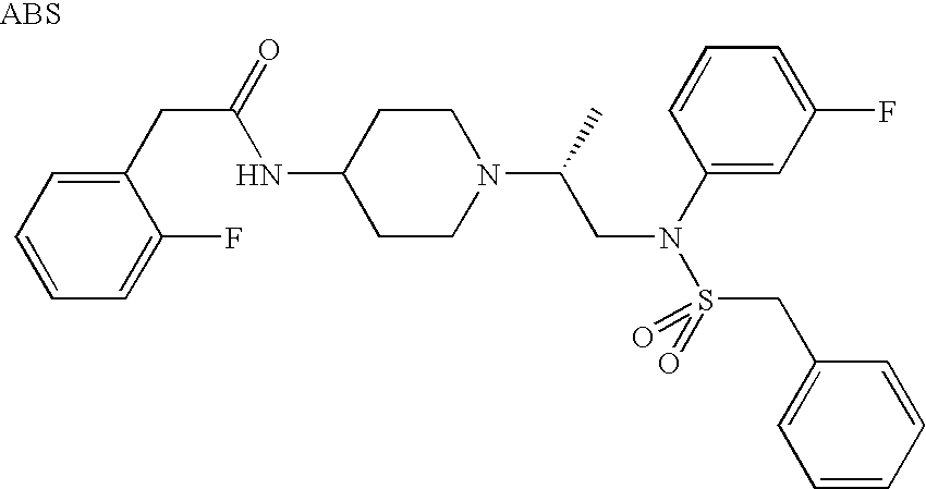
N(C1CCN(C(CN(C2=CC(F)=CC=C2)S(CC2=CC=CC=C2)(=O)=O)C)CC1)C(CC1=CC=CC=C1F)=O
